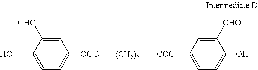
OC1=CC=C([OOC][(CH2)2][COO]C2=CC=C(O)C([CHO])=C2)C=C1[OHC]
